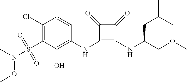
C1(Cl)=C(S(N(C)OC)(=O)=O)C(O)=C(NC2=C(NC(COC)CC(C)C)C(=O)C2=O)C=C1
